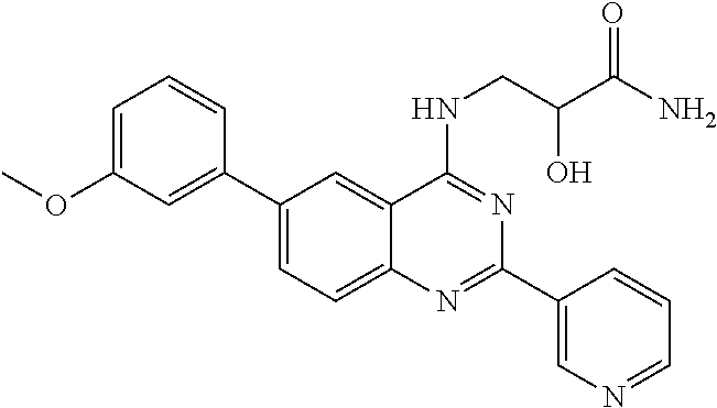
C1(C2=CC(OC)=CC=C2)=CC=C2C(=C1)C(NCC(O)C(=O)N)=NC(C1=CN=CC=C1)=N2
